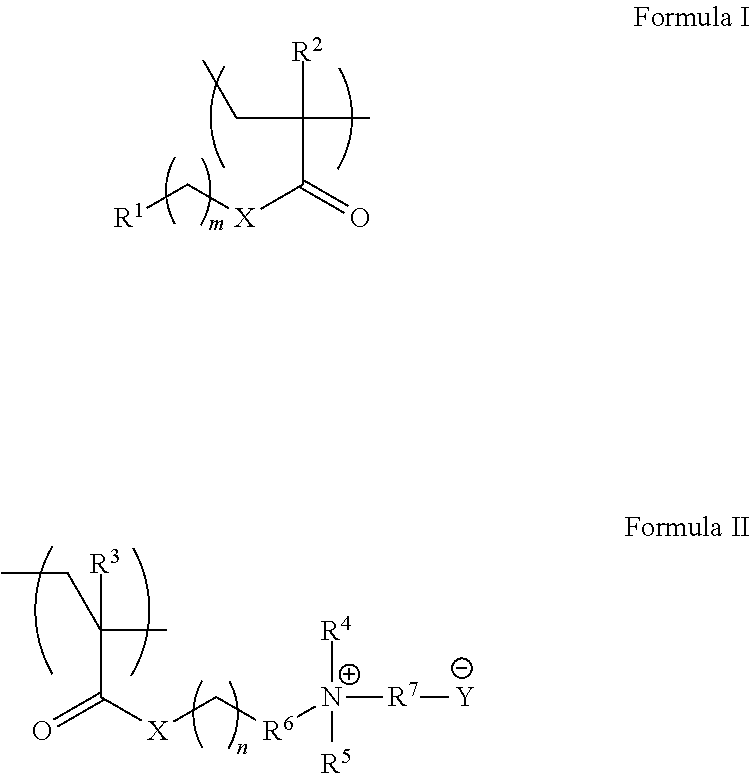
CCC([R2])(C)C(=O)[X]C[R1].CCC(C)([R3])C([X]C[R6][N+]([R4])([R5])[R7][Y])=O
